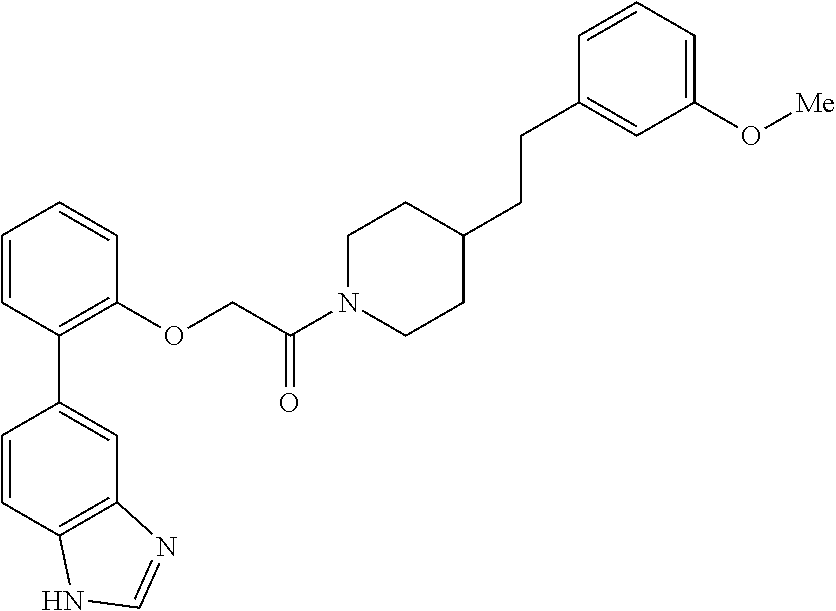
C1=CC(C2=CC3=C(C=C2)NC=N3)=C(OCC(N2CCC(CCC3=CC(O[Me])=CC=C3)CC2)=O)C=C1
